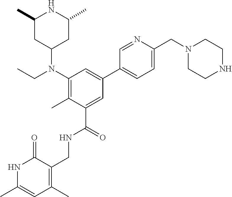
N1C(C)=CC(C)=C(CNC(C2=CC(C3=CC=C(CN4CCNCC4)N=C3)=CC(N(CC)C3CC(C)NC(C)C3)=C2C)=O)C1=O
